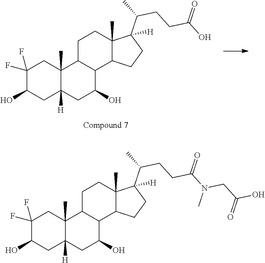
C1(F)(F)C(O)CC2([H])C(C)(C1)C1C(C(O)C2)C2C(C)(CC1)C(C(C)CCC(O)=O)([H])CC2.C1(F)(F)C(O)CC2([H])C(C)(C1)C1C(C(O)C2)C2C(C)(CC1)C(C(C)CCC(N(CC(O)=O)C)=O)([H])CC2
